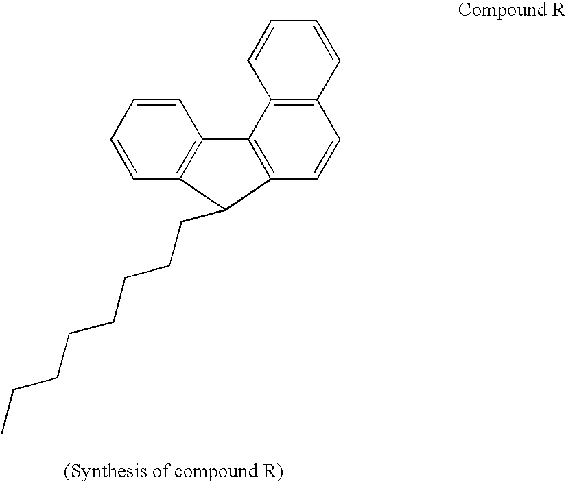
C12=C(C3=C(C=C1)C(CCCCCCCC)C1=C3C=CC=C1)C=CC=C2
